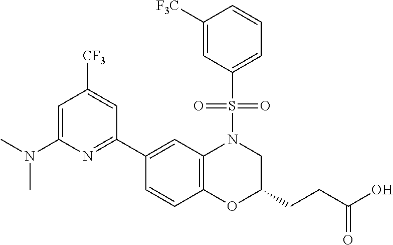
C1(C2=NC(N(C)C)=CC([CF3])=C2)=CC2=C(C=C1)OC(CCC(O)=O)CN2S(C1=CC=CC([F3C])=C1)(=O)=O
